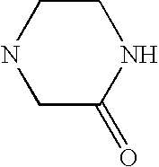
C1C(=O)NCCN1
